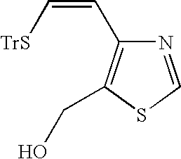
N1=CSC(CO)=C1C=C[TrS]
